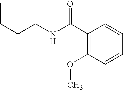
C1(C(NCCCC)=O)=C(OC)C=CC=C1
